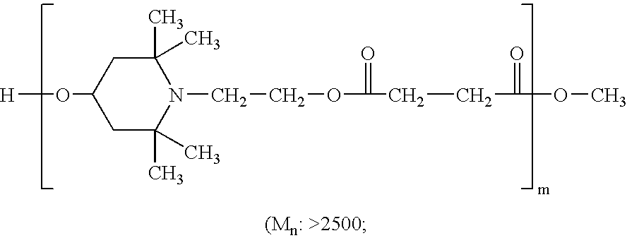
C1C(C)(C)N(CCOC(=O)CCC(=O)OC)C(C)(C)CC1O[H]
